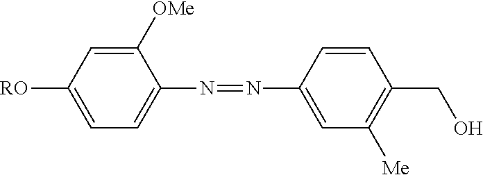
C1([OMe])=CC([RO])=CC=C1N=NC1=CC([Me])=C(CO)C=C1
